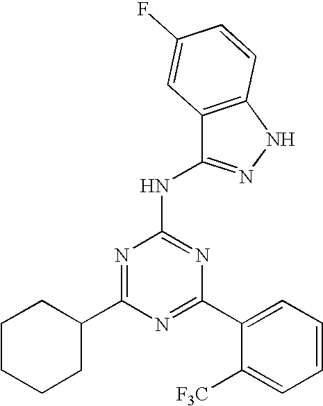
N1=C(C2=CC=CC=C2[F3C])N=C(NC2=NNC3=C2C=C(F)C=C3)N=C1C1CCCCC1
